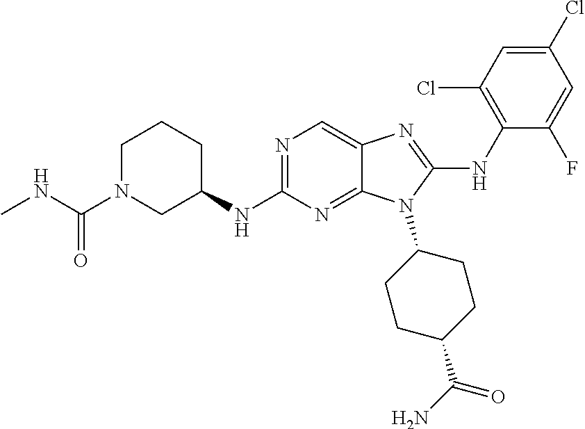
N1=C(NC2CCCN(C(NC)=O)C2)N=C2C(=C1)N=C(NC1=C(Cl)C=C(Cl)C=C1F)N2C1CCC(C(N)=O)CC1
